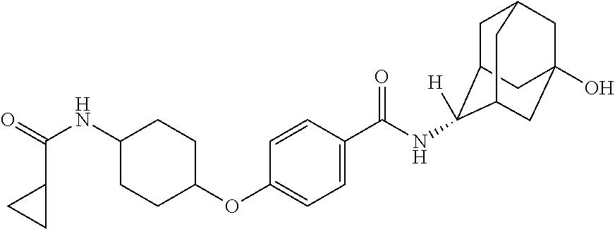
C(C1CC1)(NC1CCC(OC2=CC=C(C(=O)NC3([H])C4CC5CC(O)(CC3C5)C4)C=C2)CC1)=O
